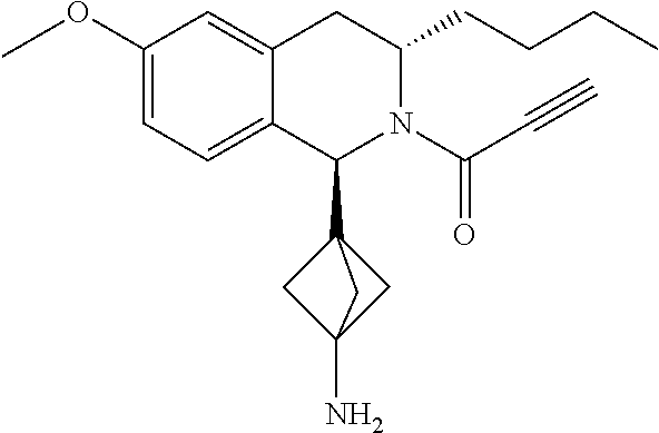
C12=CC=C(OC)C=C1CC(CCCC)N(C(C#C)=O)C2C12CC(N)(C1)C2
